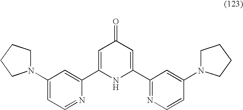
C1=C(C2=CC(N3CCCC3)=CC=N2)NC(C2=NC=CC(N3CCCC3)=C2)=CC1=O
